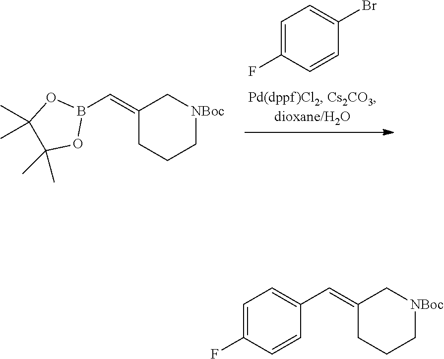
B1(C=C2CCC[NBoc]C2)OC(C)(C)C(C)(C)O1.C1=C(F)C=CC(Br)=C1.C1(C=C2CCC[NBoc]C2)=CC=C(F)C=C1
